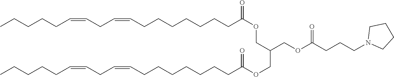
CCCCCC=CCC=CCCCCCCCC(OCC(COC(CCCCCCCC=CCC=CCCCCC)=O)COC(CCCN1CCCC1)=O)=O
